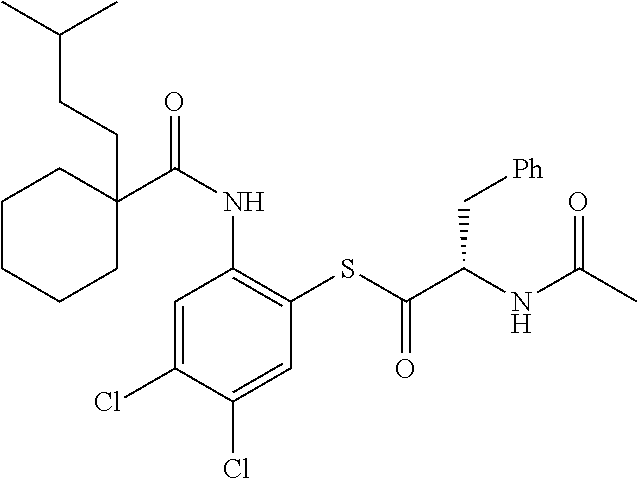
C1=C(Cl)C(Cl)=CC(SC(C(NC(C)=O)C[Ph])=O)=C1NC(=O)C1(CCC(C)C)CCCCC1
